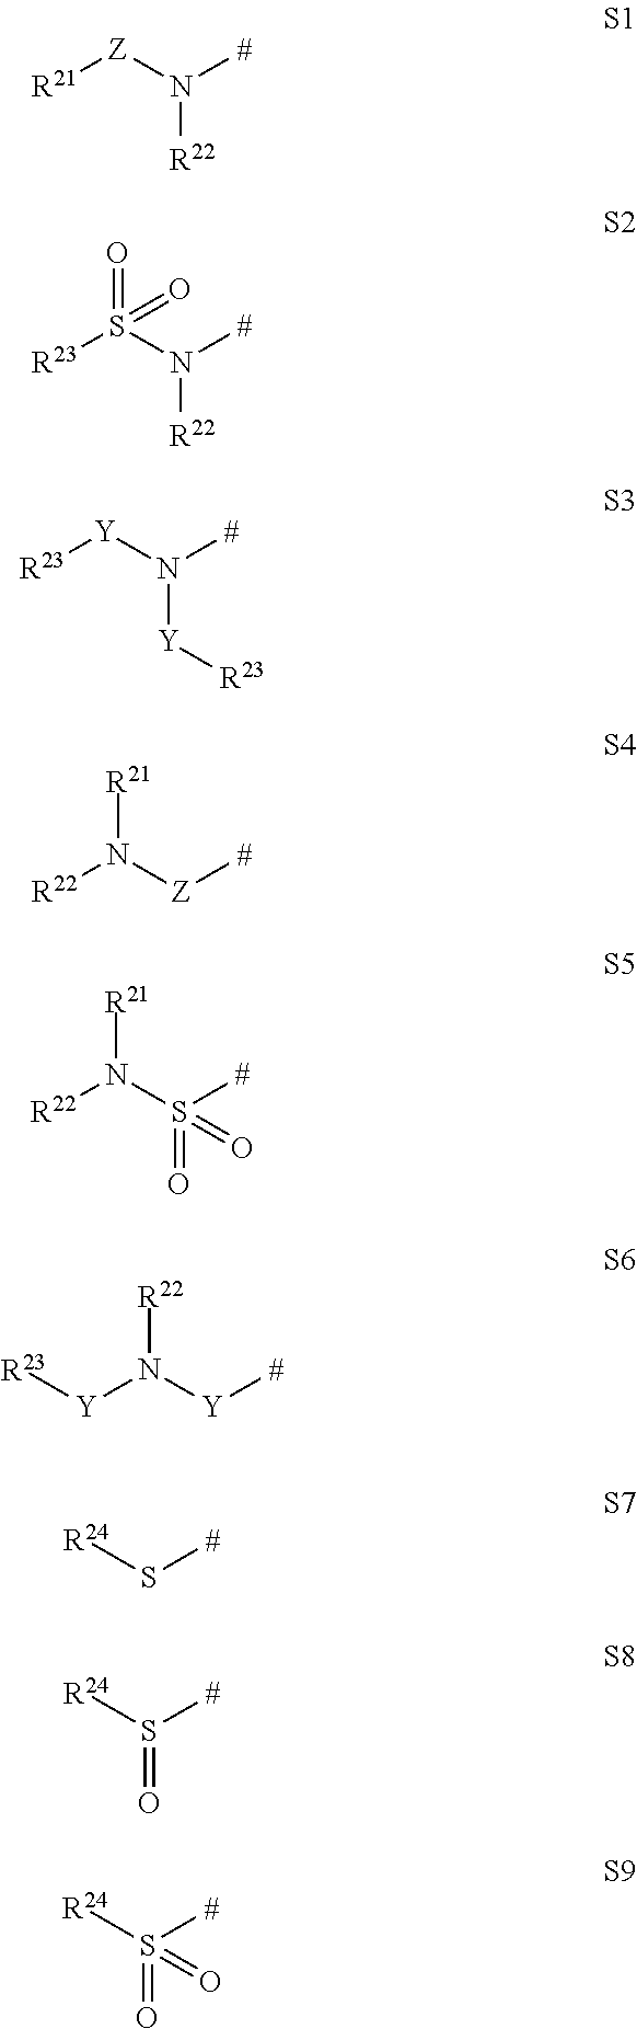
N([R22])([Z][R21])[#].S(=O)(=O)(N([#])[R22])[R23].N([Y][R23])([#])[Y][R23].N([R21])([Z][#])[R22].N([R21])(S([#])(=O)=O)[R22].N([R22])([Y][#])[Y][R23].S([#])[R24].S([#])([R24])=O.S([#])([R24])(=O)=O
